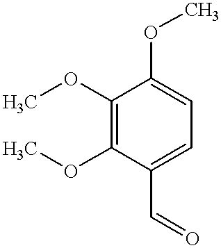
C1(OC)=C(OC)C(C=O)=CC=C1OC
